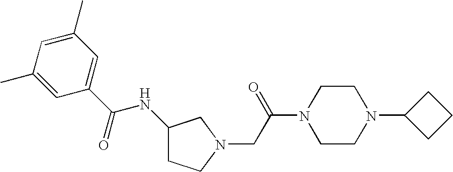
C1(C(NC2CCN(CC(N3CCN(C4CCC4)CC3)=O)C2)=O)=CC(C)=CC(C)=C1
